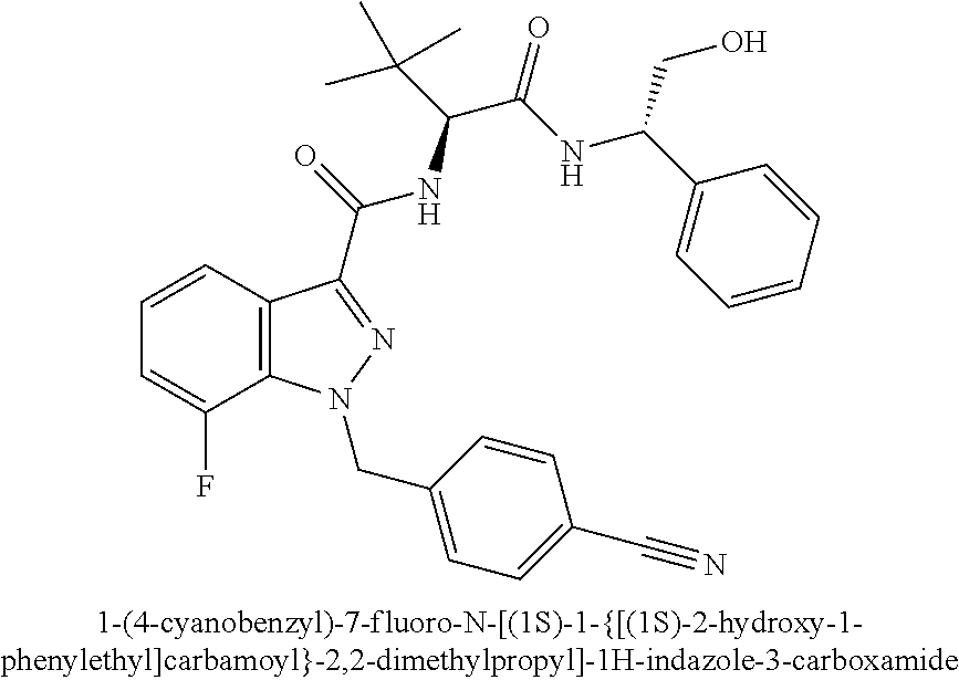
C1=CC2=C(C(F)=C1)N(CC1=CC=C(C#N)C=C1)N=C2C(=O)NC(C(=O)NC(C1=CC=CC=C1)CO)C(C)(C)C
